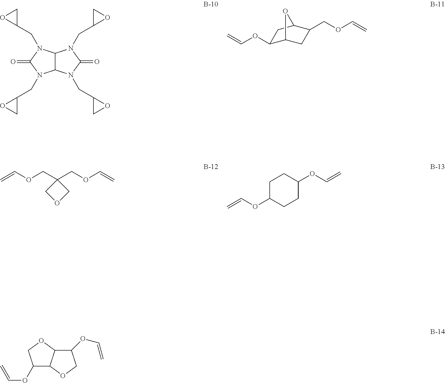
N1(CC2CO2)C(=O)N(CC2OC2)C2C1N(CC1CO1)C(=O)N2CC1OC1.C1(OC=C)C2CC(COC=C)C(C1)O2.C=COCC1(COC=C)COC1.C=COC1CCC(OC=C)CC1.C1(OC=C)C2C(OC1)C(OC=C)CO2
